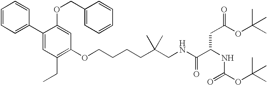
C1=CC=C(C2=CC(CC)=C(OCCCCC(CNC(C(NC(OC(C)(C)C)=O)CC(OC(C)(C)C)=O)=O)(C)C)C=C2OCC2=CC=CC=C2)C=C1
